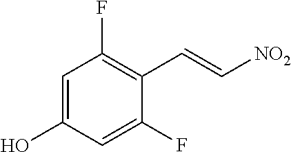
C1=C(O)C=C(F)C(C=C[NO2])=C1F
